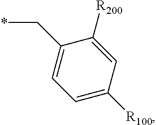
C1=C([R100])C=C([R200])C(C*)=C1
